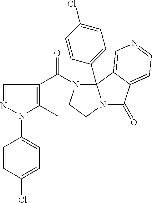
N1(C2=CC=C(Cl)C=C2)N=CC(C(N2CCN3C(=O)C4=CC=NC=C4C23C2=CC=C(Cl)C=C2)=O)=C1C
